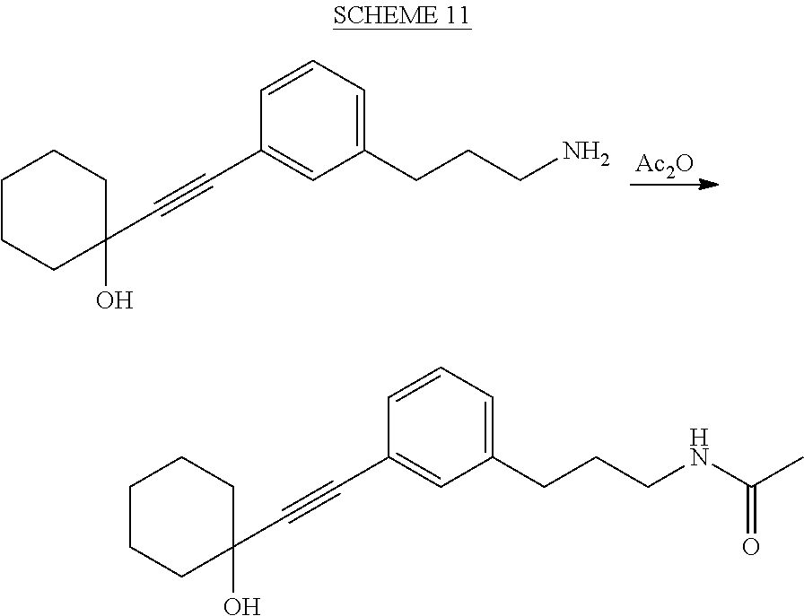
[Ac2O].C1=CC=C(CCCN)C=C1C#CC1(O)CCCCC1.C1=CC=C(CCCNC(C)=O)C=C1C#CC1(O)CCCCC1
